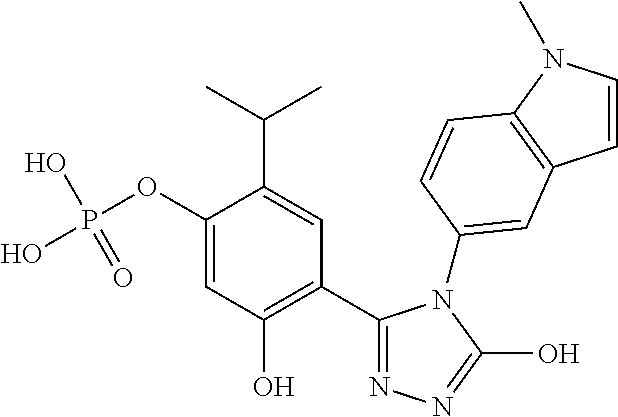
C1(C2=C(O)C=C(OP(O)(O)=O)C(C(C)C)=C2)=NN=C(O)N1C1=CC2=C(N(C)C=C2)C=C1
